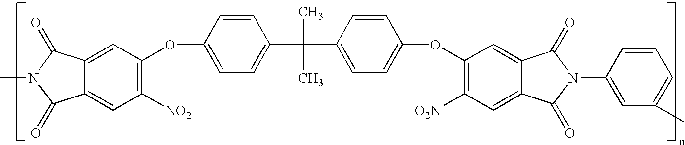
CN1C(=O)C2=CC(OC3=CC=C(C(C)(C)C4=CC=C(OC5=C([O2N])C=C6C(=C5)C(=O)N(C5=CC(C)=CC=C5)C6=O)C=C4)C=C3)=C([NO2])C=C2C1=O
